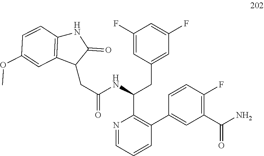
C1(F)=CC(CC(C2=C(C3=CC(C(N)=O)=C(F)C=C3)C=CC=N2)NC(CC2C(=O)NC3=C2C=C(OC)C=C3)=O)=CC(F)=C1
